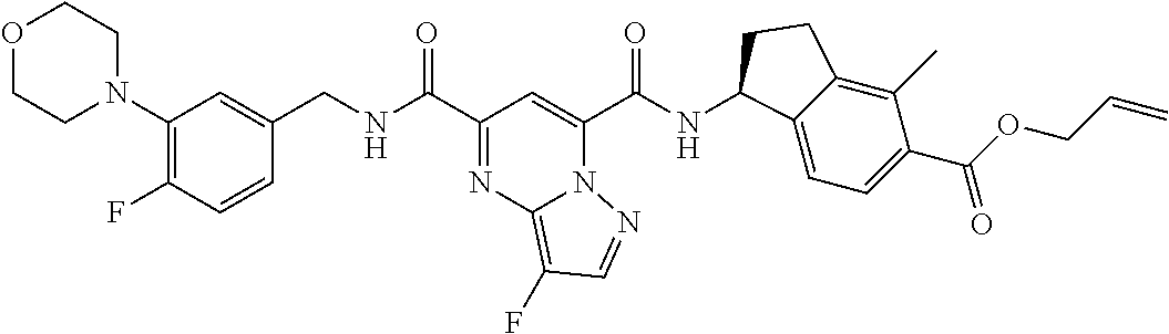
C(C1=NC2=C(F)C=NN2C(C(NC2C3=CC=C(C(=O)OCC=C)C(C)=C3CC2)=O)=C1)(=O)NCC1=CC(N2CCOCC2)=C(F)C=C1
